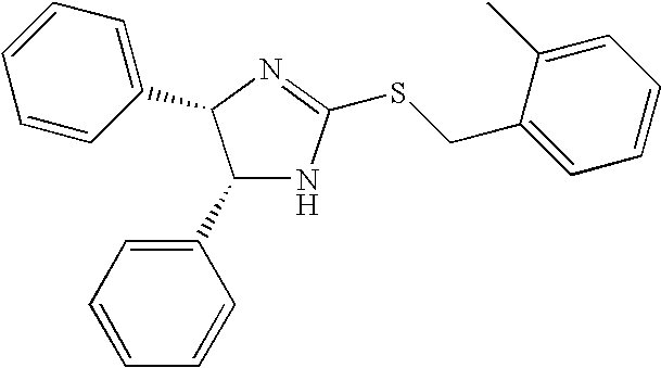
C1(C2=CC=CC=C2)NC(SCC2=CC=CC=C2C)=NC1C1=CC=CC=C1
